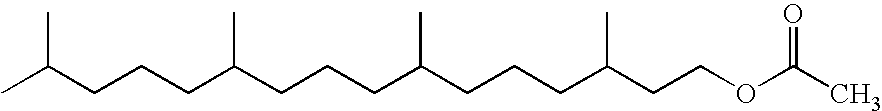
CC(CCCC(CCCC(CCCC(CCOC(C)=O)C)C)C)C
